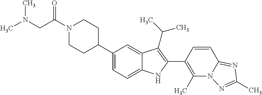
C(N1CCC(C2=CC=C3C(=C2)C(C(C)C)=C(C2=C(C)N4C(=NC(C)=N4)C=C2)N3)CC1)(CN(C)C)=O
